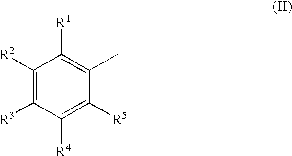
C1([R2])=C([R3])C([R4])=C([R5])C(C)=C1[R1]
